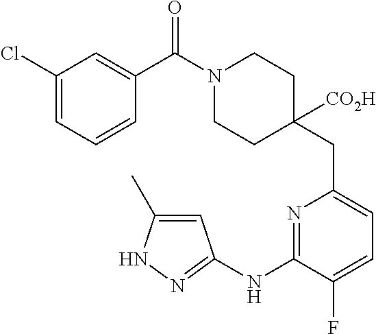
C1(Cl)=CC=CC(C(N2CCC(CC3=CC=C(F)C(NC4=NNC(C)=C4)=N3)([CO2H])CC2)=O)=C1
